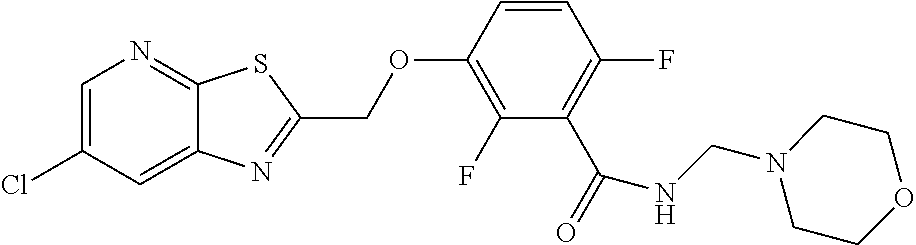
C12=CC(Cl)=CN=C1SC(COC1=C(F)C(C(=O)NCN3CCOCC3)=C(F)C=C1)=N2
